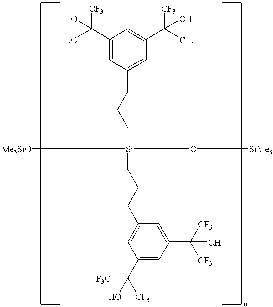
[Si](CCCC1=CC(C(O)([F3C])[CF3])=CC(C(O)([CF3])[CF3])=C1)(O[SiMe3])(CCCC1=CC(C(O)([CF3])[CF3])=CC(C(O)([CF3])[F3C])=C1)[Me3SiO]
